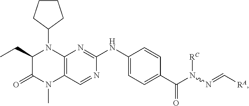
C1(CC)C(=O)N(C)C2=C(N1C1CCCC1)N=C(NC1=CC=C(C(N(N=C[RA])[RC])=O)C=C1)N=C2
